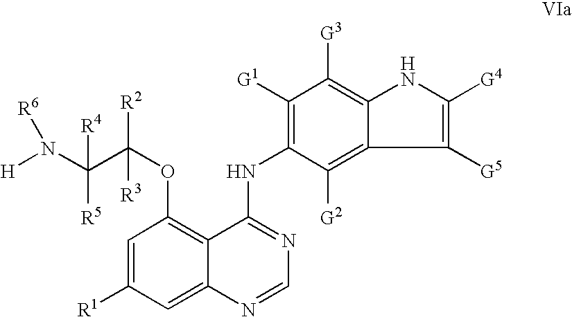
C1=C([R1])C=C2C(=C1OC(C(N([H])[R6])([R4])[R5])([R2])[R3])C(NC1=C([G1])C([G3])=C3C(=C1[G2])C([G5])=C([G4])N3)=NC=N2
